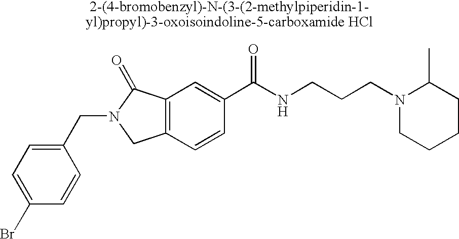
C1(Br)=CC=C(CN2CC3=C(C2=O)C=C(C(NCCCN2CCCCC2C)=O)C=C3)C=C1
